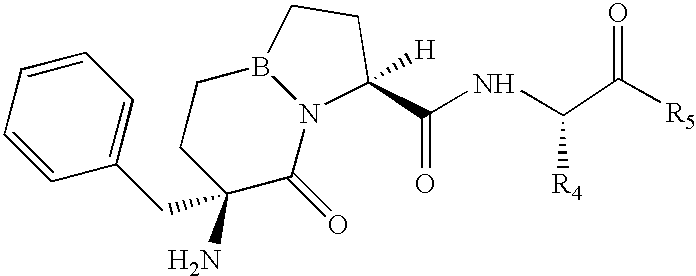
C1=CC=CC=C1CC1(N)C(=O)N2B(CC1)CCC2([H])C(NC([R4])C(=O)[R5])=O
